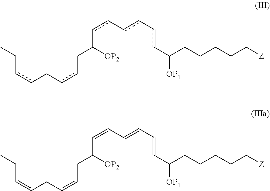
CCccCccCC(cc-cc-ccC([OP1])CCCCC[Z])[OP2].CCC=CCC=CCC(C=CC=CC=CC([OP1])CCCCC[Z])[OP2]
